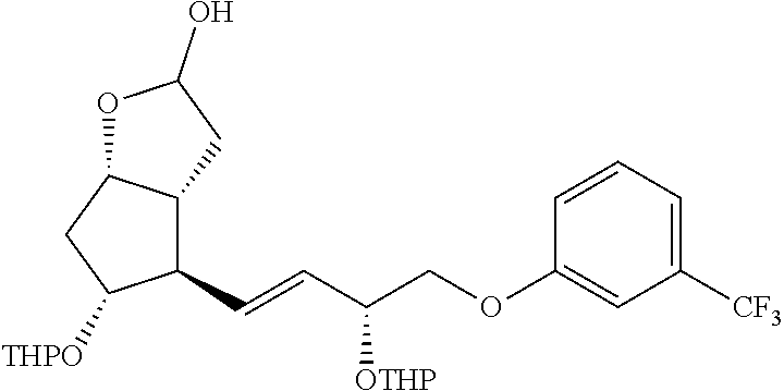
C1(C=CC(COC2=CC([CF3])=CC=C2)[OTHP])C2C(CC1[THPO])OC(O)C2
